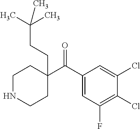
C1(C(C2=CC(F)=C(Cl)C(Cl)=C2)=O)(CCC(C)(C)C)CCNCC1
